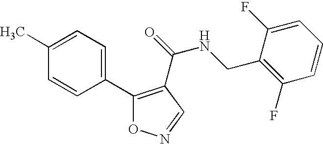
C1(C2=C(C(NCC3=C(F)C=CC=C3F)=O)C=NO2)=CC=C(C)C=C1
